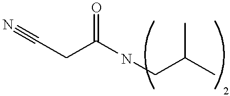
C(CC(NCC(C)C)=O)#N
